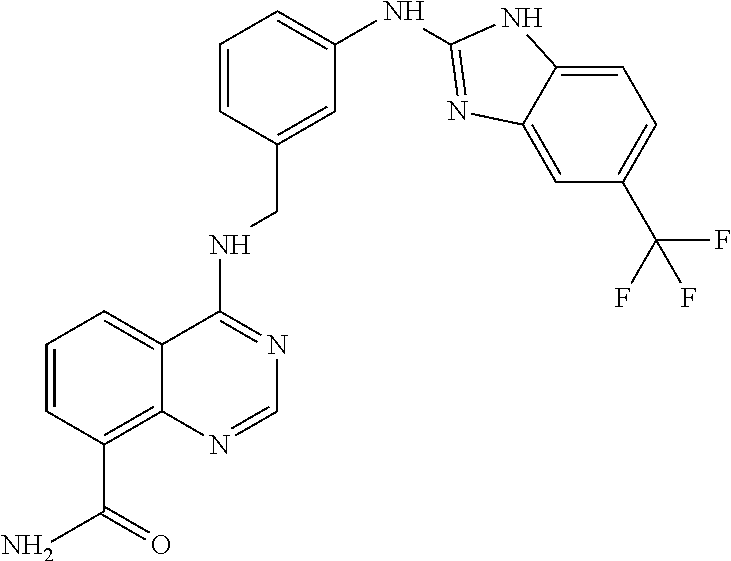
C1=CC(C(N)=O)=C2C(=C1)C(NCC1=CC(NC3=NC4=CC(C(F)(F)F)=CC=C4N3)=CC=C1)=NC=N2
